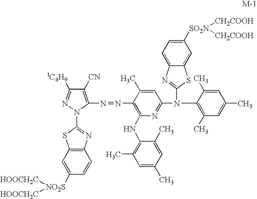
C1([CN])=C(N=NC2=C(NC3=C(C)C=C(C)C=C3C)N=C(N(C3=NC4=CC=C([SO2N]([CH2COOH])[CH2COOH])C=C4S3)C3=C(C)C=C(C)C=C3C)C=C2C)N(C2=NC3=C(S2)C=C([NO2S]([HOOCH2C])[HOOCH2C])C=C3)N=C1[tC4H9]
